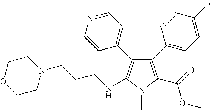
C1(C2=CC=C(F)C=C2)=C(C(=O)OC)N(C)C(NCCCN2CCOCC2)=C1C1=CC=NC=C1
